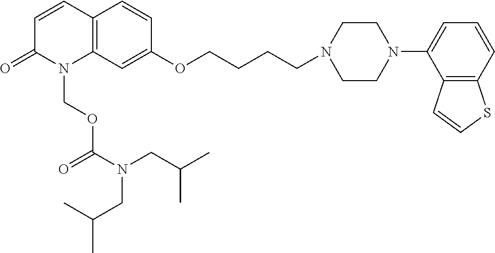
C1=CC2=C(N(COC(N(CC(C)C)CC(C)C)=O)C1=O)C=C(OCCCCN1CCN(C3=CC=CC4=C3C=CS4)CC1)C=C2
